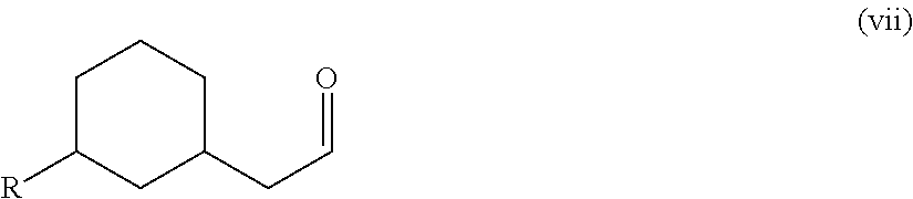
C1C([R])CC(CC=O)CC1
